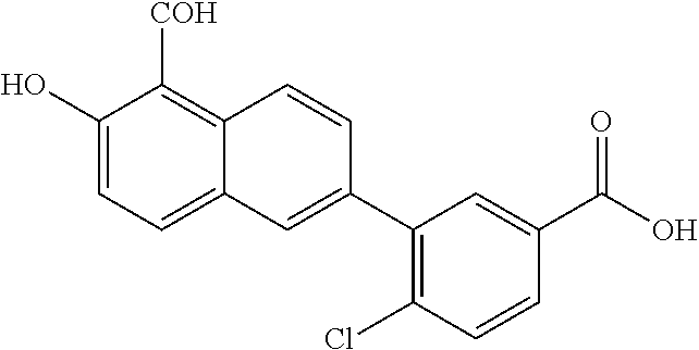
C1(O)=CC=C2C(=C1[COH])C=CC(C1=C(Cl)C=CC(C(O)=O)=C1)=C2
